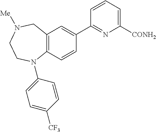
C12=C(C=CC(C3=NC([CONH2])=CC=C3)=C1)N(C1=CC=C([CF3])C=C1)CCN([Me])C2
